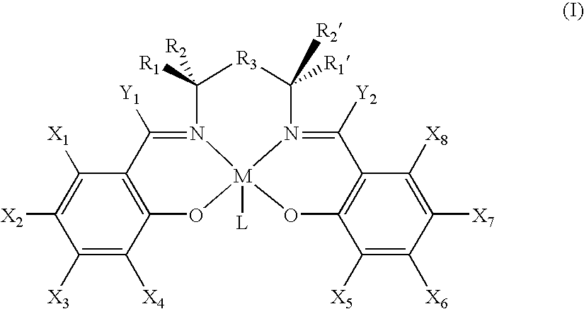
N12=C([Y2])C3=C(O[M]14([L])N(=C([Y1])C1=C(O4)C([X4])=C([X3])C([X2])=C1[X1])C([R1])([R2])[R3]C2([R1])[R2])C([X5])=C([X6])C([X7])=C3[X8]
